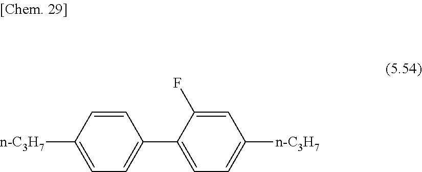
C1=C([n-C3H7])C=CC(C2=CC=C([n-C3H7])C=C2F)=C1
